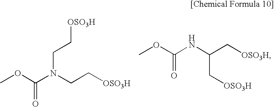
COC(N(CC[OSO3H])CC[OSO3H])=O.COC(NC(C[OSO3H])C[OSO3H])=O
